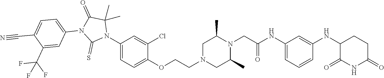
C1=C(NC(CN2C(C)CN(CCOC3=CC=C(N4C(C)(C)C(=O)N(C5=CC=C(C#N)C(C(F)(F)F)=C5)C4=S)C=C3Cl)CC2C)=O)C=C(NC2C(=O)NC(=O)CC2)C=C1
